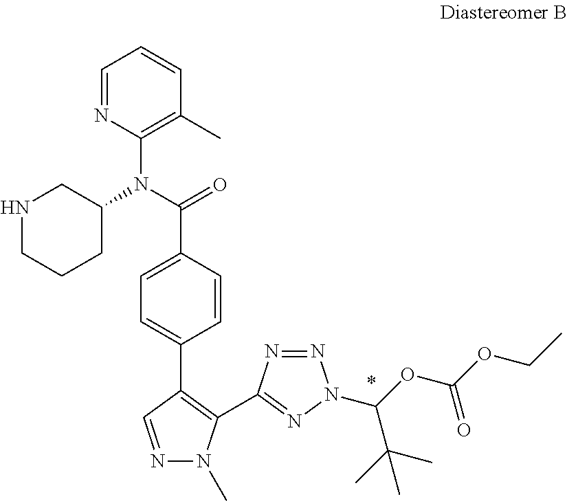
C1=NC(N(C(=O)C2=CC=C(C3=C(C4=NN(C(OC(OCC)=O)C(C)(C)C)N=N4)N(C)N=C3)C=C2)C2CNCCC2)=C(C)C=C1
